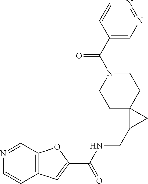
C12=C(C=NC=C1)OC(C(NCC1CC13CCN(C(=O)C1=CN=NC=C1)CC3)=O)=C2
